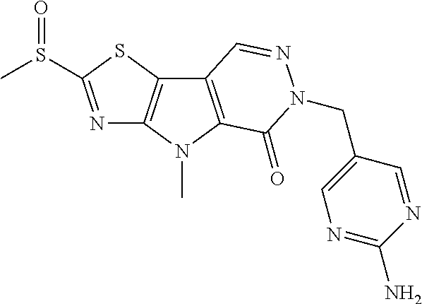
N1=C(S(C)=O)SC2=C1N(C)C1=C2C=NN(CC2=CN=C(N)N=C2)C1=O
